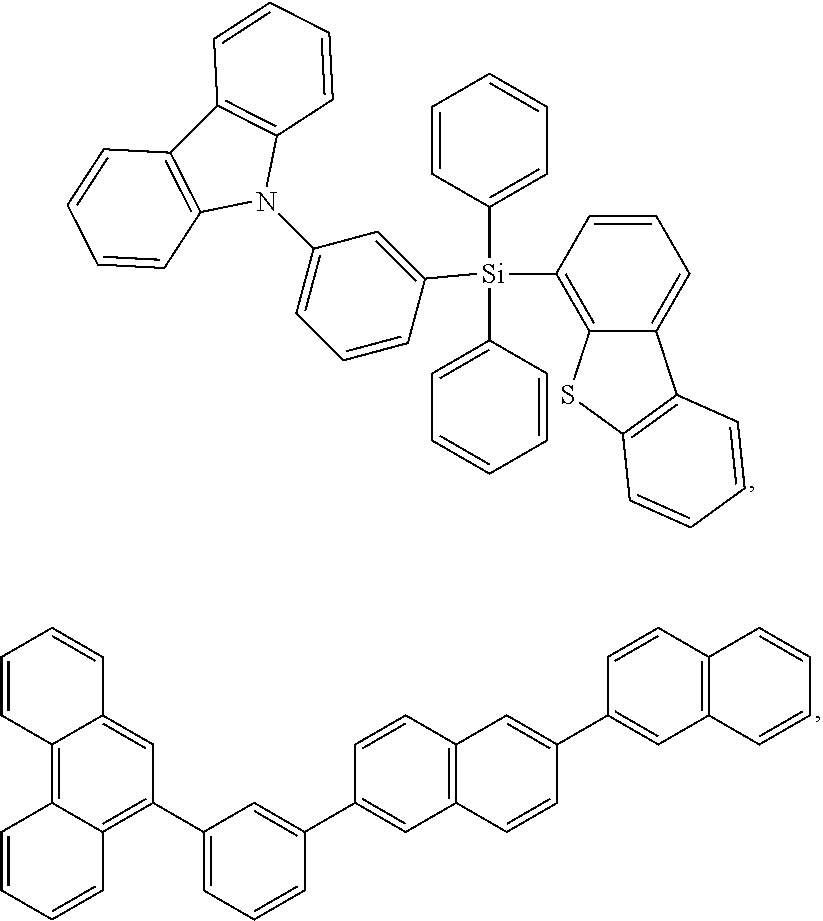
C1=CC([Si](C2=C3C(=CC=C2)C2=C(S3)C=CC=C2)(C2=CC=CC=C2)C2=CC(N3C4=C(C5=C3C=CC=C5)C=CC=C4)=CC=C2)=CC=C1.C1=CC2=C3C(=C(C4=CC=CC(C5=CC6=C(C=C5)C=C(C5=CC7=C(C=C5)C=CC=C7)C=C6)=C4)C=C2C=C1)C=CC=C3
